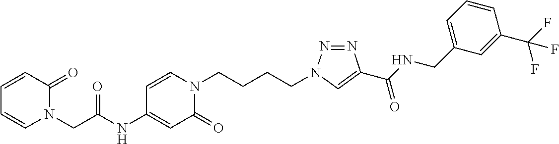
C(C(NC1=CC(=O)N(CCCCN2N=NC(C(NCC3=CC=CC(C(F)(F)F)=C3)=O)=C2)C=C1)=O)N1C=CC=CC1=O
